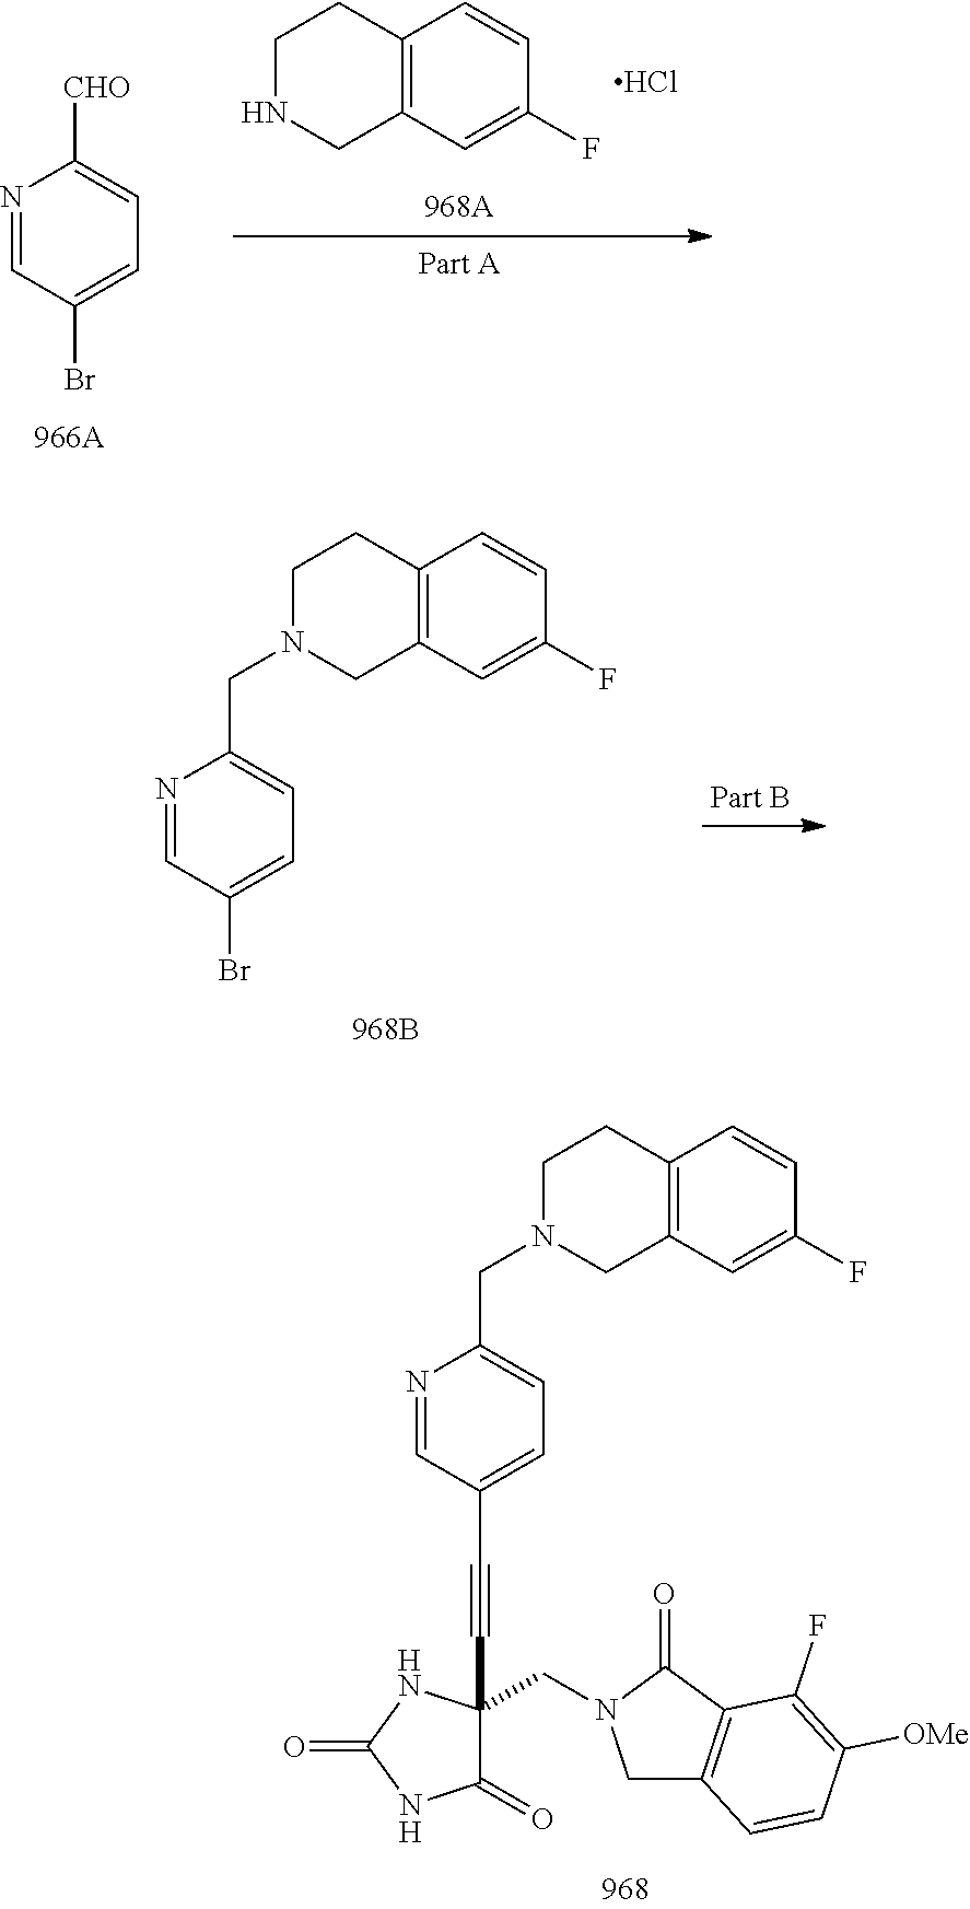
N1=CC(C#CC2(CN3CC4=C(C3=O)C(F)=C([OMe])C=C4)C(=O)NC(=O)N2)=CC=C1CN1CC2=C(CC1)C=CC(F)=C2.N1=CC(Br)=CC=C1[CHO].C1NCC2=C(C1)C=CC(F)=C2.Cl.N1=CC(Br)=CC=C1CN1CC2=C(CC1)C=CC(F)=C2
